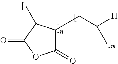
C1(=O)C(CC(C)[H])C(C)C(=O)O1
